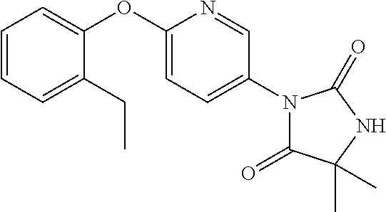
C1=CC=C(CC)C(OC2=CC=C(N3C(=O)C(C)(C)NC3=O)C=N2)=C1
